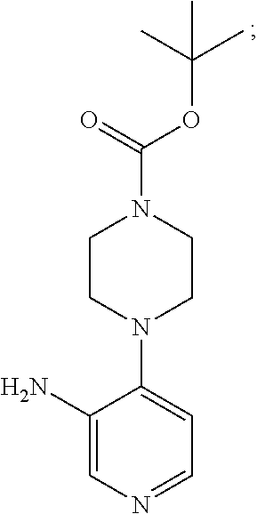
C1N(C2=CC=NC=C2N)CCN(C(OC(C)(C)C)=O)C1
